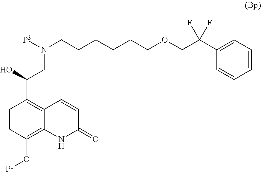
C1=CC(O[P1])=C2C(=C1C(O)CN(CCCCCCOCC(C1=CC=CC=C1)(F)F)[P3])C=CC(=O)N2
